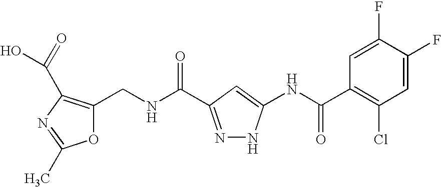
O1C(CNC(=O)C2=NNC(NC(C3=C(Cl)C=C(F)C(F)=C3)=O)=C2)=C(C(=O)O)N=C1C
